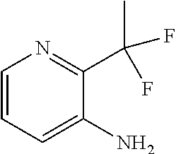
C1=CC=C(N)C(C(C)(F)F)=N1
